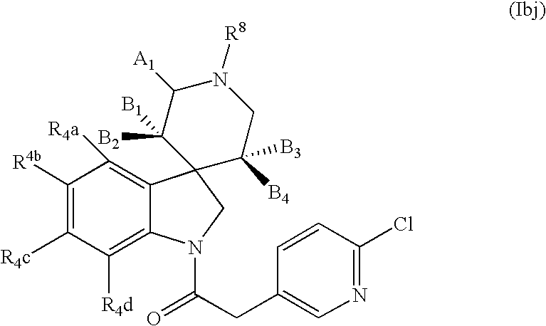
C1([R4b])=C([R4c])C([R4d])=C2C(=C1[R4a])C1(CN2C(=O)CC2=CN=C(Cl)C=C2)C([B4])([B3])CN([R8])C([A1])C1([B1])[B2]
